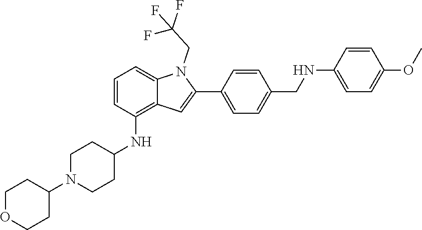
N1(C2CCOCC2)CCC(NC2=C3C(=CC=C2)N(CC(F)(F)F)C(C2=CC=C(CNC4=CC=C(OC)C=C4)C=C2)=C3)CC1
